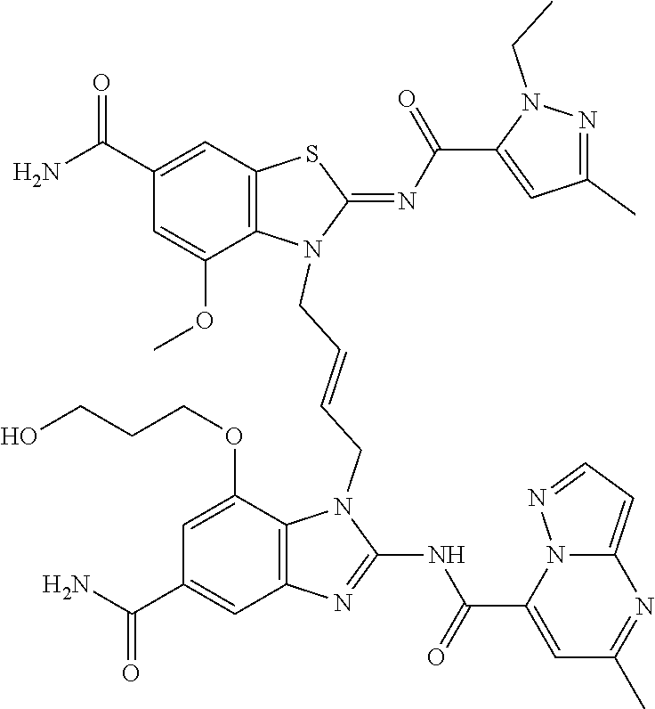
NC(C1=CC2=C(C(OC)=C1)N(CC=CCN1C3=C(C=C(C(N)=O)C=C3OCCCO)N=C1NC(=O)C1=CC(C)=NC3=CC=NN13)C(=NC(=O)C1=CC(C)=NN1CC)S2)=O
